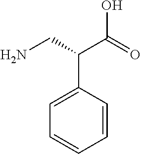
C1=C(C(CN)C(=O)O)C=CC=C1
